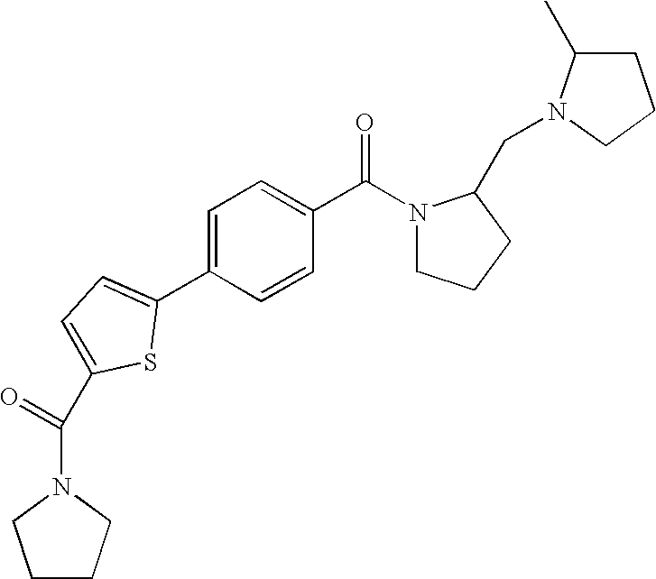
C1=CC(C2=CC=C(C(=O)N3CCCC3)S2)=CC=C1C(N1CCCC1CN1C(C)CCC1)=O
